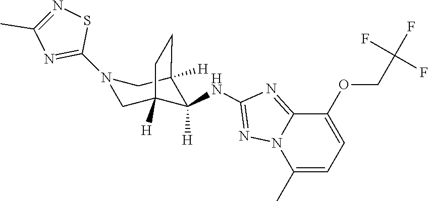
N1(C2=NC(C)=NS2)CC2([H])C(NC3=NN4C(=N3)C(OCC(F)(F)F)=CC=C4C)([H])C([H])(C1)CC2
